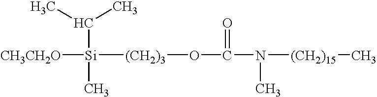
O(C(=O)N(C)[(CH2)15]C)[(CH2)3][Si](C(C)C)(C)[CH3CH2O]
